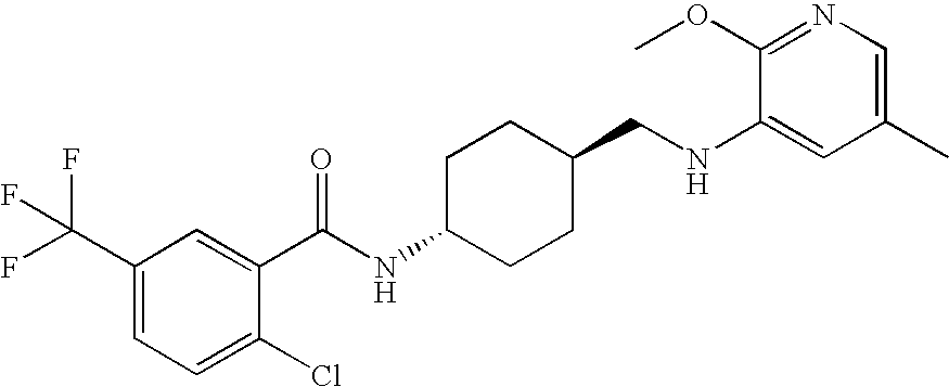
C1(NCC2CCC(NC(=O)C3=CC(C(F)(F)F)=CC=C3Cl)CC2)=CC(C)=CN=C1OC
